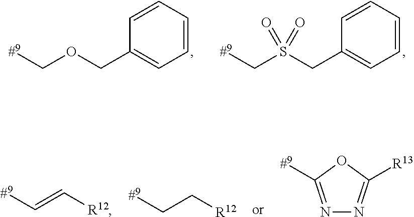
C1=CC=CC=C1COC[#9].C1=CC=CC=C1CS(C[#9])(=O)=O.[#9]C=C[R12].[#9]CC[R12].N1=C([#9])OC([R13])=N1
